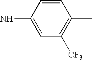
C1=CC(N)=CC([CF3])=C1C
